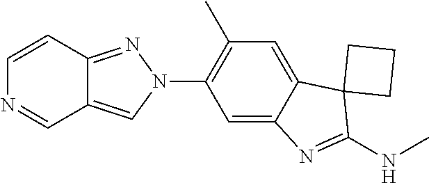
C1=CC2=NN(C3=C(C)C=C4C(=C3)N=C(NC)C43CCC3)C=C2C=N1
